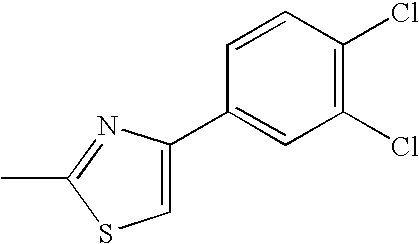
C1(C2=CC(Cl)=C(Cl)C=C2)=CSC(C)=N1
